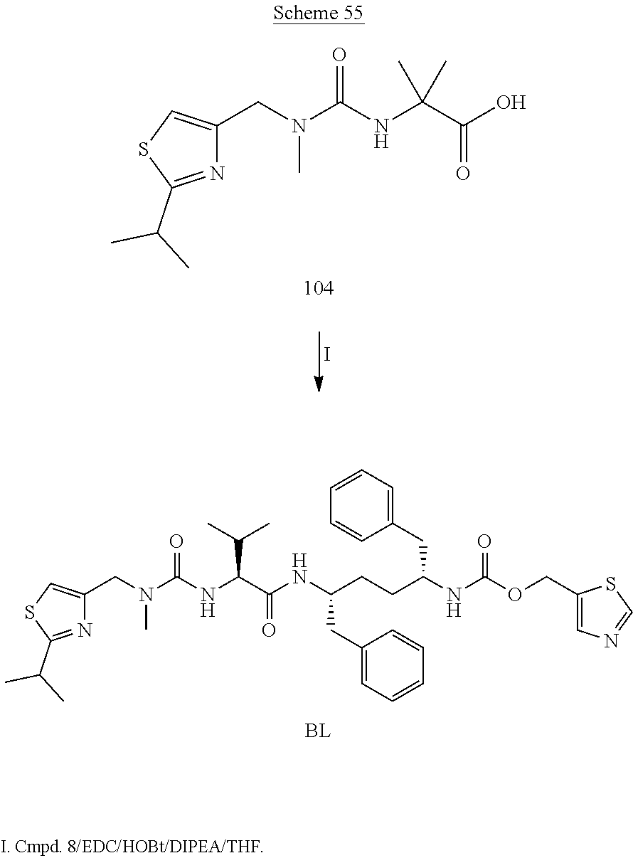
I.N(C(C(O)=O)(C)C)C(N(CC1=CSC(C(C)C)=N1)C)=O.N(C(C(NC(CCC(NC(OCC1=CN=CS1)=O)CC1=CC=CC=C1)CC1=CC=CC=C1)=O)C(C)C)C(N(CC1=CSC(C(C)C)=N1)C)=O
